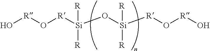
O([R][Si](O[Si]([R]O[R]O)([R])[R])([R])[R])[R]O
